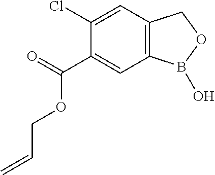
C1(Cl)=CC2=C(C=C1C(=O)OCC=C)B(O)OC2
